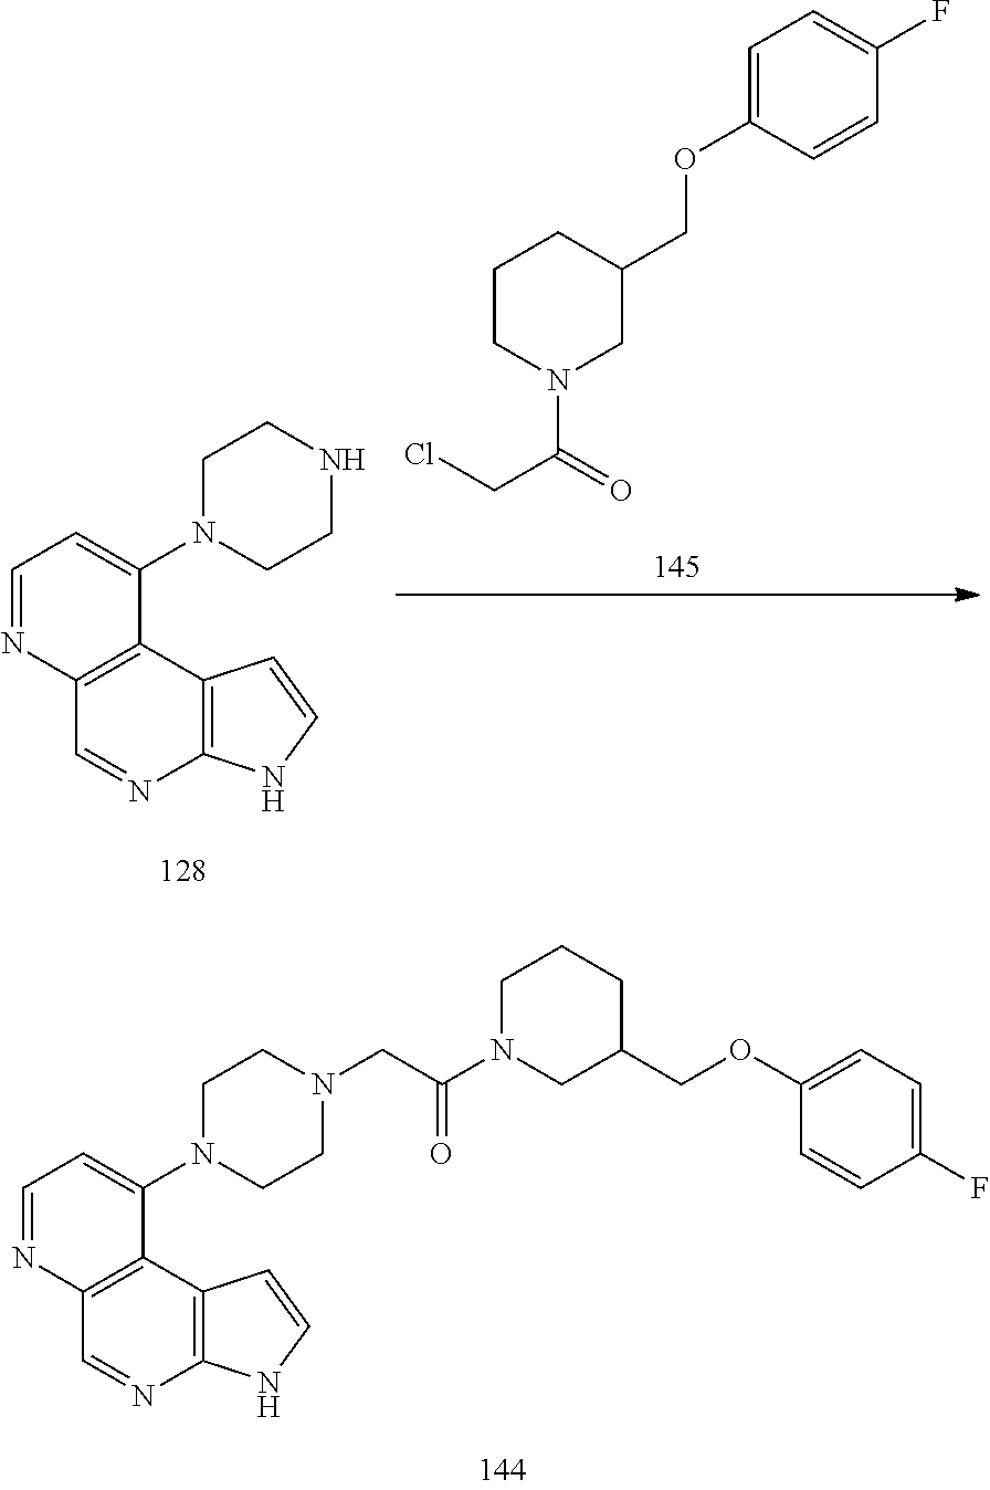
C12=C(NC=C1)N=CC1=C2C(N2CCN(CC(N3CC(COC4=CC=C(F)C=C4)CCC3)=O)CC2)=CC=N1.C12=C(NC=C1)N=CC1=C2C(N2CCNCC2)=CC=N1.C1CN(C(CCl)=O)CC(COC2=CC=C(F)C=C2)C1
